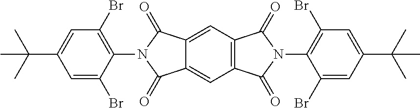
CC(C1=CC(Br)=C(N2C(=O)C3=CC4=C(C=C3C2=O)C(=O)N(C2=C(Br)C=C(C(C)(C)C)C=C2Br)C4=O)C(Br)=C1)(C)C
